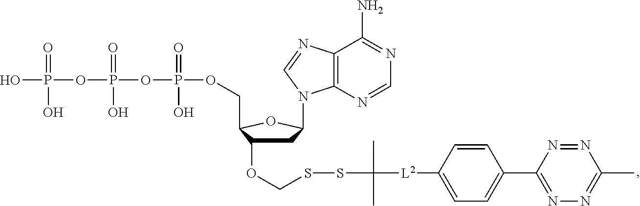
OP(OP(OP(OCC1C(OCSSC([L2]C2=CC=C(C3=NN=C(C)N=N3)C=C2)(C)C)CC(N2C3=C(C(N)=NC=N3)N=C2)O1)(=O)O)(=O)O)(=O)O
